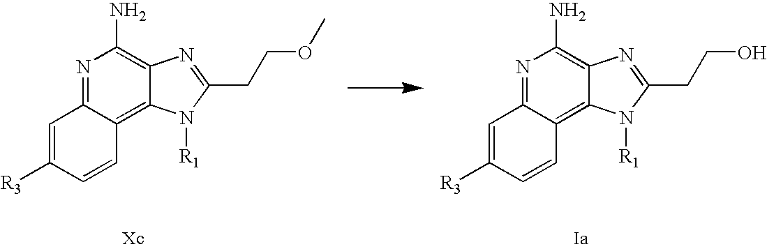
N1=C2C(=C3C(=C1N)N=C(CCOC)N3[R1])C=CC([R3])=C2.N1=C2C(=C3C(=C1N)N=C(CCO)N3[R1])C=CC([R3])=C2
